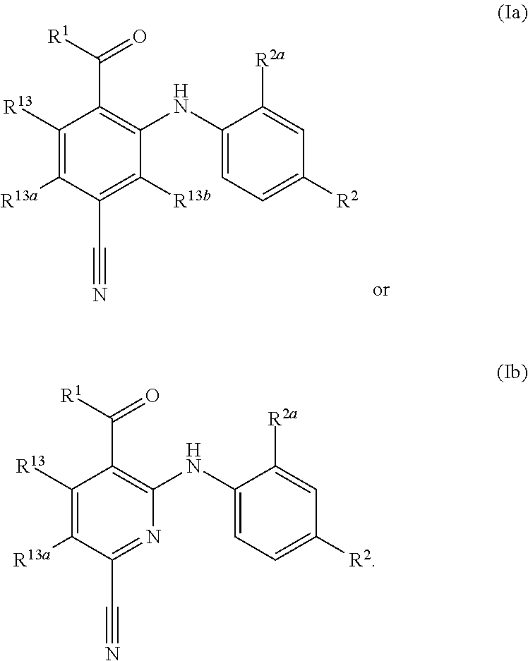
C1([R13])=C([R13a])C(C#N)=C([R13b])C(NC2=CC=C([R2])C=C2[R2a])=C1C(=O)[R1].C1([R13])=C([R13a])C(C#N)=NC(NC2=CC=C([R2])C=C2[R2a])=C1C(=O)[R1]
